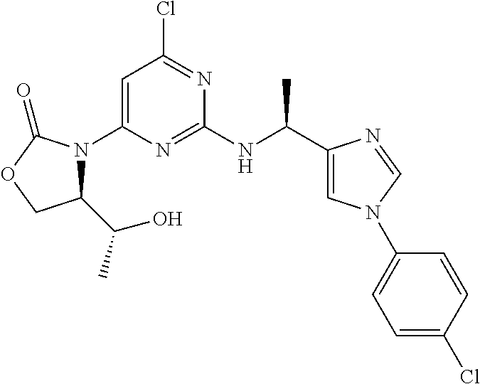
C1=C(N2C(C(C)O)COC2=O)N=C(NC(C2=CN(C3=CC=C(Cl)C=C3)C=N2)C)N=C1Cl
